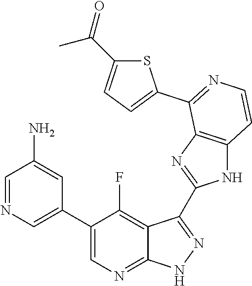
C1=NC=C(C2=CN=C3C(=C2F)C(C2=NC4=C(N2)C=CN=C4C2=CC=C(C(=O)C)S2)=N[N H]3)C=C1N
